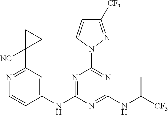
N1=C(NC2=CC(C3([NC])CC3)=NC=C2)N=C(NC([CF3])C)N=C1N1C=CC([CF3])=N1
